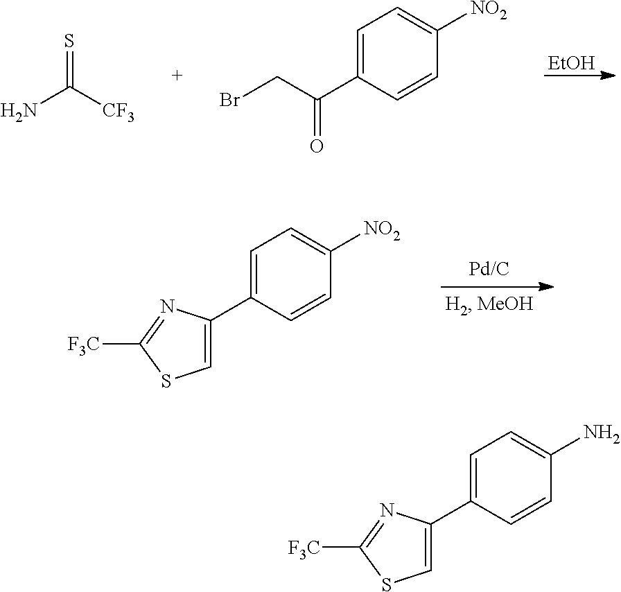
[EtOH].NC([CF3])=S.C1=C(C(CBr)=O)C=CC([NO2])=C1.C1=C(C2=CSC([F3C])=N2)C=CC([NO2])=C1.C1=C(C2=CSC([F3C])=N2)C=CC(N)=C1
